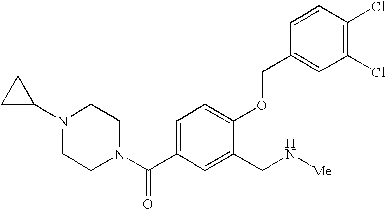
C1=C(C(N2CCN(C3CC3)CC2)=O)C=C(CN[Me])C(OCC2=CC(Cl)=C(Cl)C=C2)=C1
